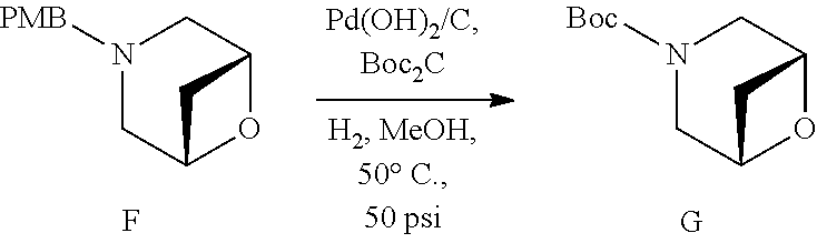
N1([PMB])CC2OC(C1)C2.F.N1([Boc])CC2OC(C1)C2.[G]
